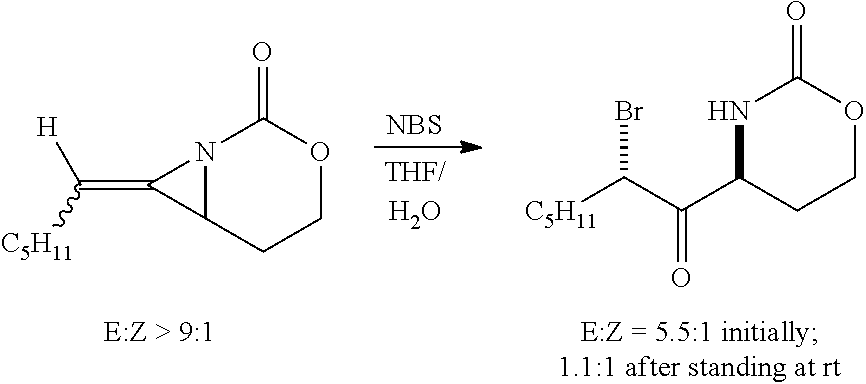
N12C(CCOC1=O)C2=C([C5H11])[H].[NBS].N1C(C(C([C5H11])Br)=O)CCOC1=O
